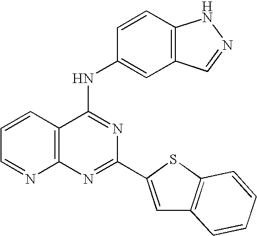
C12=C(C=CC=N1)C(NC1=CC3=C(C=C1)NN=C3)=NC(C1=CC3=C(S1)C=CC=C3)=N2
